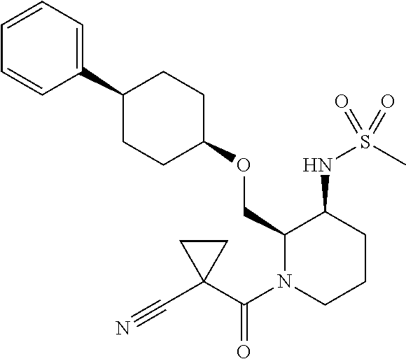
C1(COC2CCC(C3=CC=CC=C3)CC2)N(C(C2(C#N)CC2)=O)CCCC1NS(C)(=O)=O
